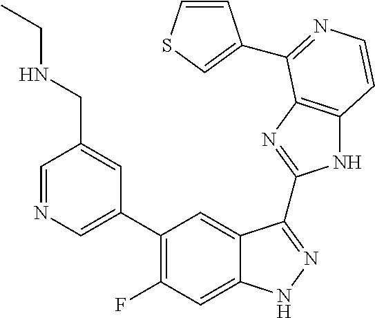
C1=C(C2=C(F)C=C3C(=C2)C(C2=NC4=C(N2)C=CN=C4C2=CSC=C2)=NN3)C=C(CNCC)C=N1
